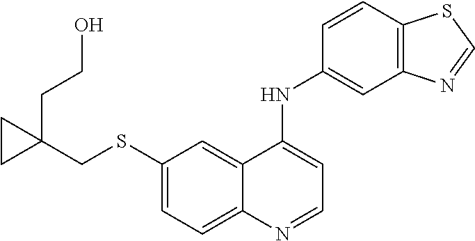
C1(SCC2(CCO)CC2)=CC=C2C(=C1)C(NC1=CC3=C(C=C1)SC=N3)=CC=N2
